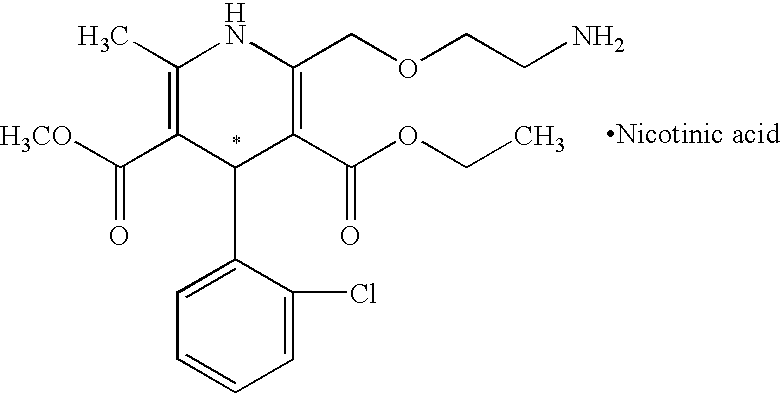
[H3CO]C(C1=C(C)NC(COCCN)=C(C(OCC)=O)C1C1=CC=CC=C1Cl)=O
